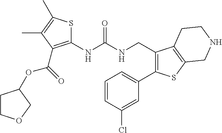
C1(NC(NCC2=C(C3=CC=CC(Cl)=C3)SC3=C2CCNC3)=O)=C(C(OC2CCOC2)=O)C(C)=C(C)S1
